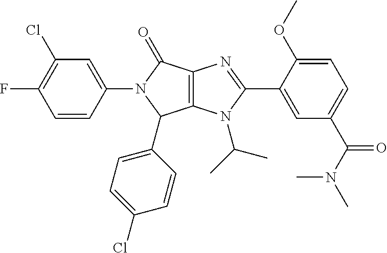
C12=C(N(C(C)C)C(C3=CC(C(N(C)C)=O)=CC=C3OC)=N1)C(C1=CC=C(Cl)C=C1)N(C1=CC(Cl)=C(F)C=C1)C2=O
